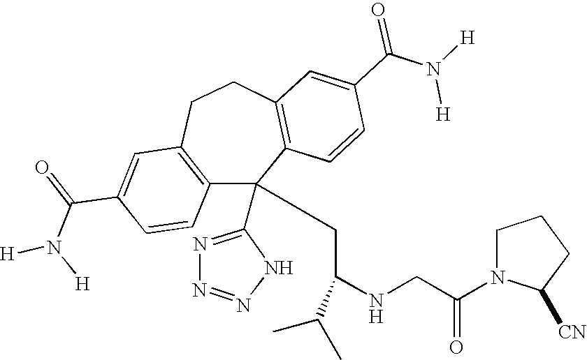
C1(C(=O)N([H])[H])=CC2=C(C=C1)C(C1=NN=NN1)(CC(NCC(N1C([CN])CCC1)=O)C(C)C)C1=C(CC2)C=C(C(N([H])[H])=O)C=C1
